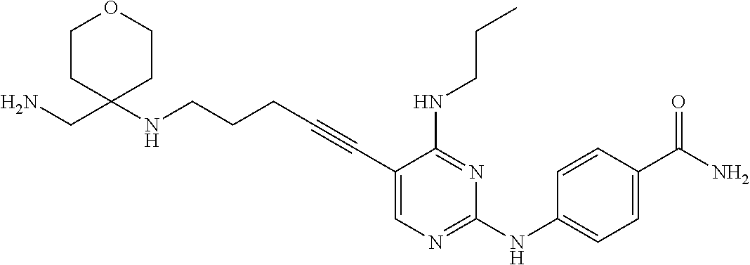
C(CC#CC1=CN=C(NC2=CC=C(C(N)=O)C=C2)N=C1NCCC)CNC1(CN)CCOCC1
